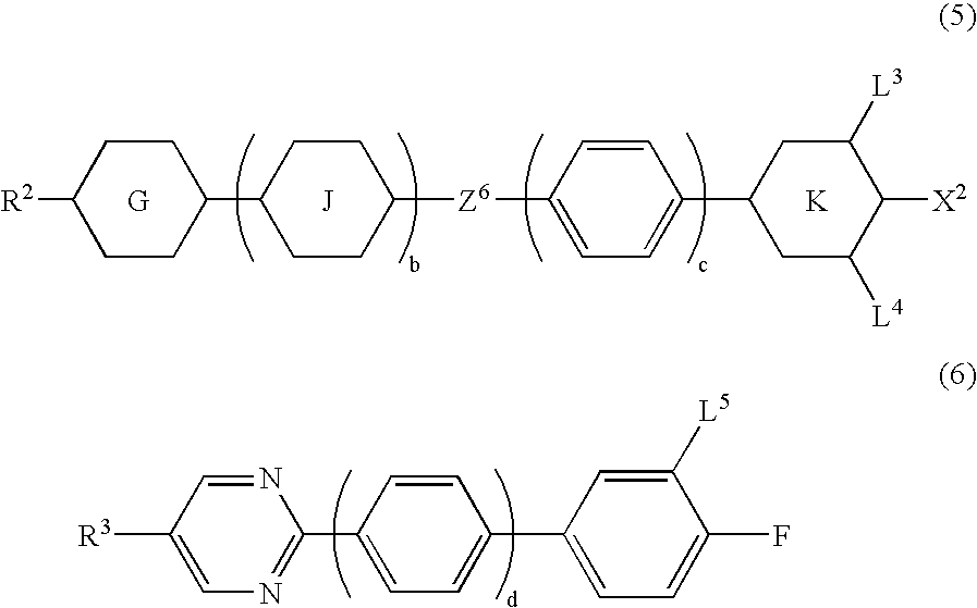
[J].[K].[G].C1(C2CCC([R2])CC2)CCC([Z6]C2=CC=C(C3CC([L4])C([X2])C([L3])C3)C=C2)CC1.C1(C2=NC=C([R3])C=N2)=CC=C(C2=CC=C(F)C([L5])=C2)C=C1
